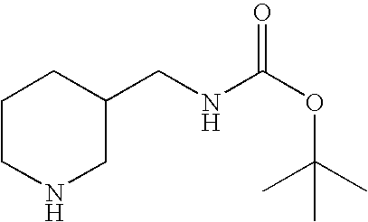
C1CNCC(CNC(OC(C)(C)C)=O)C1
